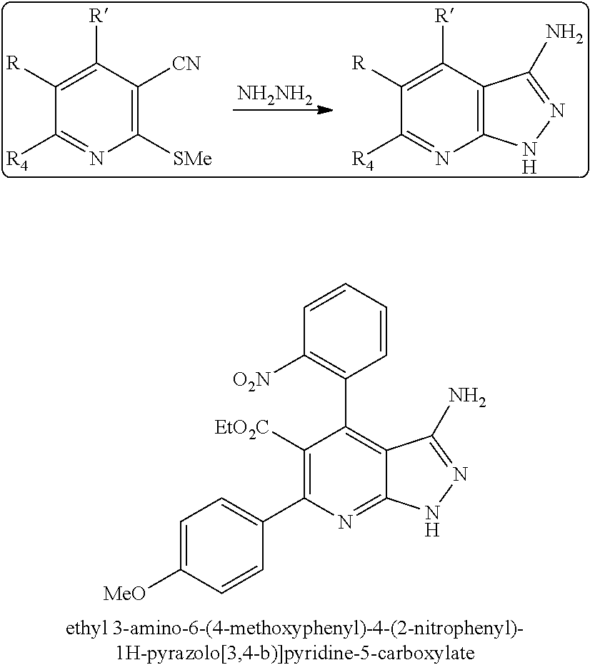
[NH2NH2].C1([R])=C([R])C([CN])=C([SMe])N=C1[R4].C1([R])=C([R])C2=C(N=C1[R4])NN=C2N.C1=C([MeO])C=CC(C2=C([EtO2C])C(C3=C([O2N])C=CC=C3)=C3C(=N2)NN=C3N)=C1
